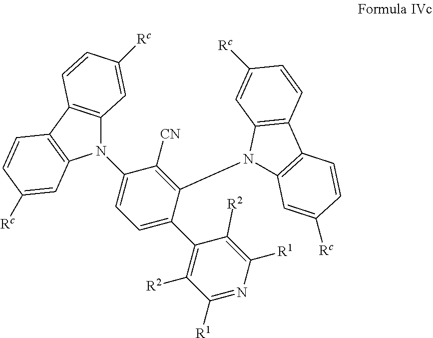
C12=C(C3=C(C=C([Rc])C=C3)N1C1=CC=C(C3=C([R2])C([R1])=NC([R1])=C3[R2])C(N3C4=C(C5=C3C=C([Rc])C=C5)C=CC([Rc])=C4)=C1[CN])C=CC([Rc])=C2
